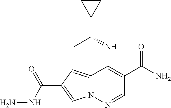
C12=CC(C(NN)=O)=CN1N=CC(C(N)=O)=C2NC(C)C1CC1
